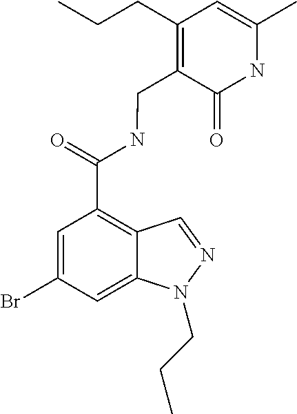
C1=C(Br)C=C2C(=C1C(=O)NCC1=C(CCC)C=C(C)NC1=O)C=NN2CCC
